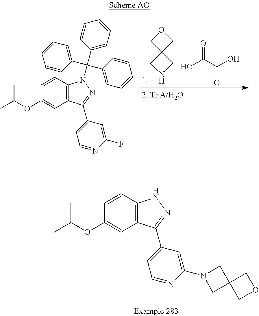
C1=CC2=C(C=C1OC(C)C)C(C1=CC=NC(N3CC4(C3)COC4)=C1)=NN2.C1=CC2=C(C=C1OC(C)C)C(C1=CC=NC(F)=C1)=NN2C(C1=CC=CC=C1)(C1=CC=CC=C1)C1=CC=CC=C1.O1CC2(C1)CNC2.OC(C(O)=O)=O
